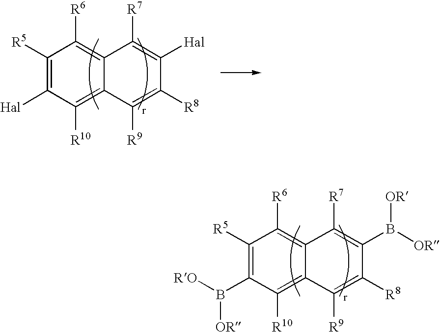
C1([R5])=C(B([RO])[OR])C([R10])=C2C(=C1[R6])C([R7])=C(B([OR])[OR])C([R8])=C2[R9].C1([R5])=C([Hal])C([R10])=C2C(=C1[R6])C([R7])=C([Hal])C([R8])=C2[R9]
